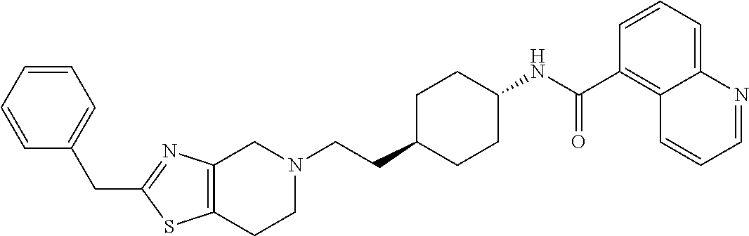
C1(CC2=CC=CC=C2)=NC2=C(S1)CCN(CCC1CCC(NC(C3=C4C(=CC=C3)N=CC=C4)=O)CC1)C2
